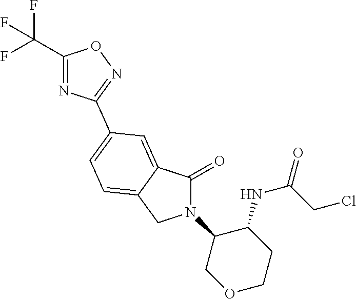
C1(=O)N(C2COCCC2NC(CCl)=O)CC2=CC=C(C3=NOC(C(F)(F)F)=N3)C=C12
